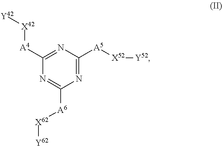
N1=C([A4][X42][Y42])N=C([A6][X62][Y62])N=C1[A5][X52][Y52]
